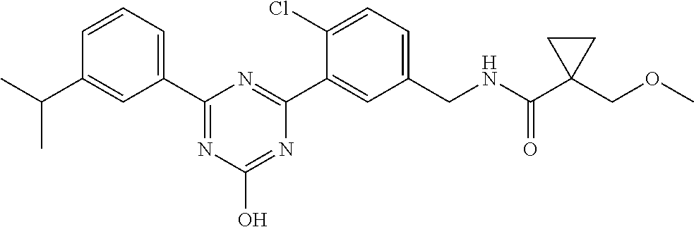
C1=CC=C(C2=NC(O)=NC(C3=CC(CNC(C4(COC)CC4)=O)=CC=C3Cl)=N2)C=C1C(C)C
